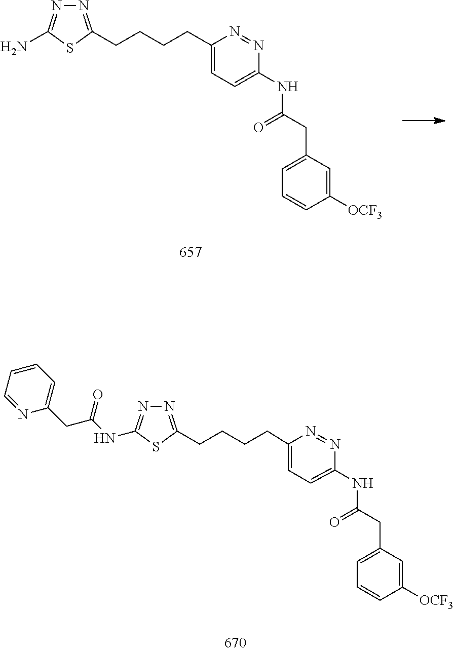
NC1=NN=C(CCCCC2=CC=C(NC(CC3=CC=CC([OCF3])=C3)=O)N=N2)S1.N1=C(CCCCC2=CC=C(NC(CC3=CC=CC([OCF3])=C3)=O)N=N2)SC(NC(CC2=CC=CC=N2)=O)=N1
